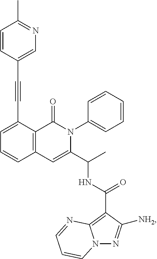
C1=C(C#CC2=CN=C(C)C=C2)C2=C(C=C1)C=C(C(C)NC(=O)C1=C3N(N=C1[NH2])C=CC=N3)N(C1=CC=CC=C1)C2=O
